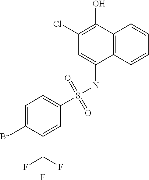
C12=C(C=CC=C1)C(NS(C1=CC=C(Br)C(C(F)(F)F)=C1)(=O)=O)=CC(Cl)=C2O
